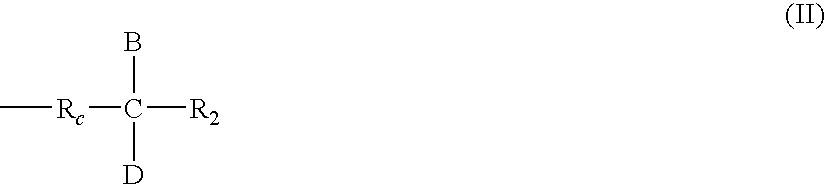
C[Rc]C([R2])([D])B
